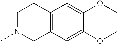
C1N(C)CC2=C(C1)C=C(OC)C(OC)=C2
